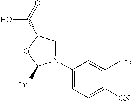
N1(C2=CC=C([CN])C([CF3])=C2)CC(C(=O)O)OC1[F3C]
